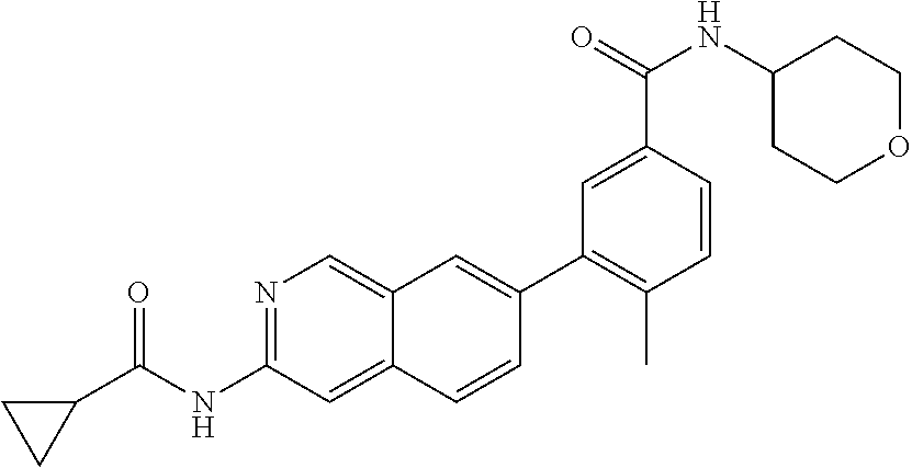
N1=C(NC(C2CC2)=O)C=C2C(=C1)C=C(C1=C(C)C=CC(C(NC3CCOCC3)=O)=C1)C=C2
